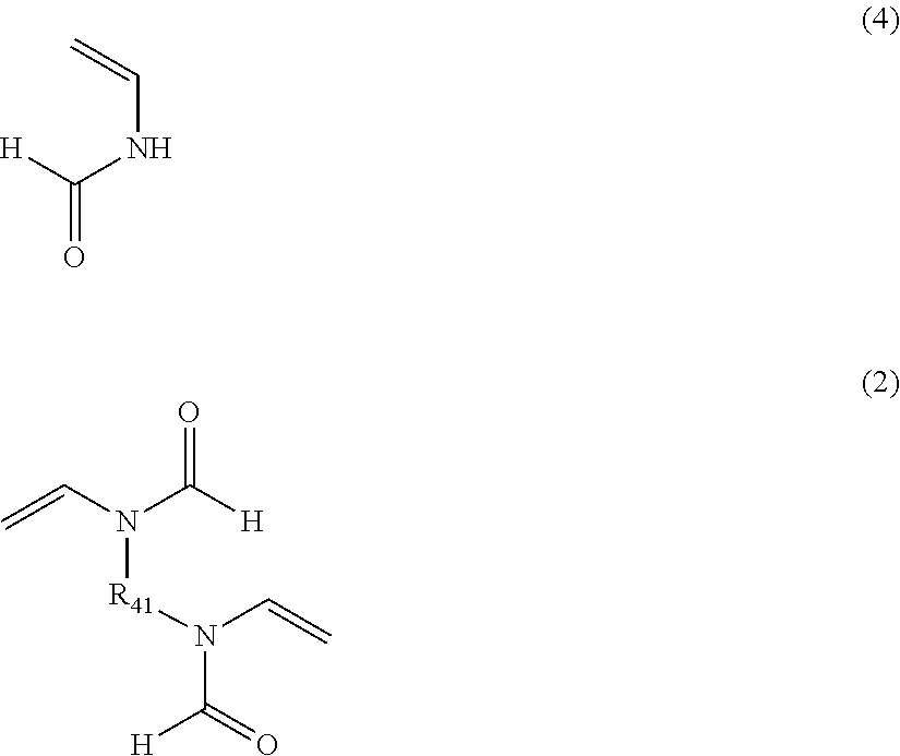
O=C([H])NC=C.O=C([H])N(C=C)[R41]N(C(=O)[H])C=C
